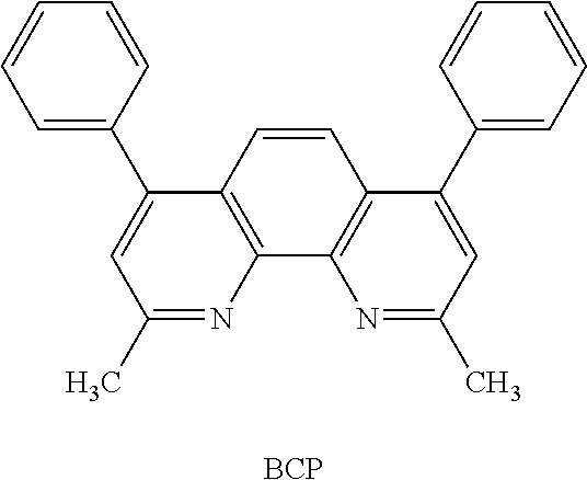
C1(C)=NC2=C(C(C3=CC=CC=C3)=C1)C=CC1=C2N=C(C)C=C1C1=CC=CC=C1.[BCP]
